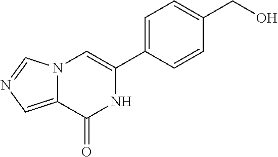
N12C(=CN=C1)C(=O)NC(C1=CC=C(CO)C=C1)=C2
